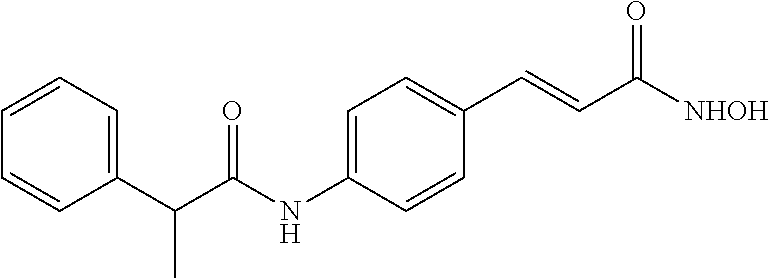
C1(C(C(NC2=CC=C(C=CC([NHOH])=O)C=C2)=O)C)=CC=CC=C1
